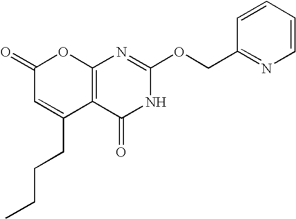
C12=C(C(=O)NC(OCC3=NC=CC=C3)=N1)C(CCCC)=CC(=O)O2
